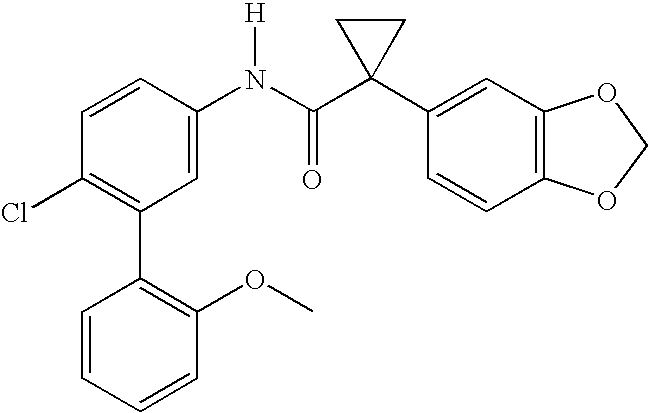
C1=CC(N(C(C2(C3=CC4=C(C=C3)OCO4)CC2)=O)[H])=CC(C2=C(OC)C=CC=C2)=C1Cl
